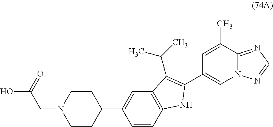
C1=CC2=C(C=C1C1CCN(CC(O)=O)CC1)C(C(C)C)=C(C1=CN3C(=NC=N3)C(C)=C1)N2
